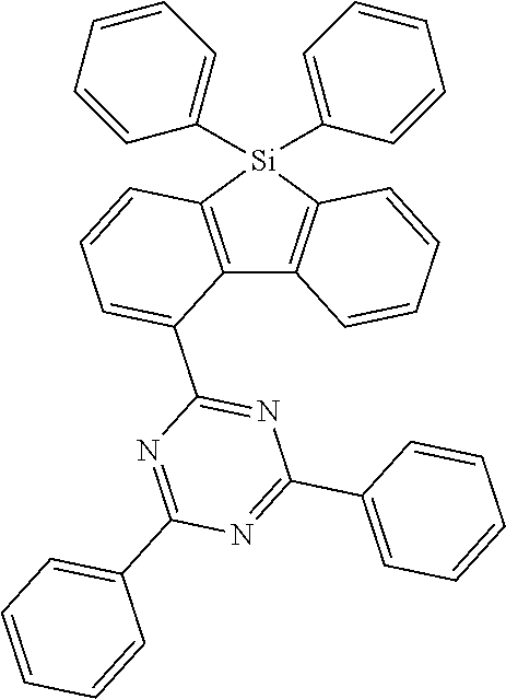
C12=C([Si](C3=CC=CC=C3)(C3=CC=CC=C3)C3=C1C(C1=NC(C4=CC=CC=C4)=NC(C4=CC=CC=C4)=N1)=CC=C3)C=CC=C2
